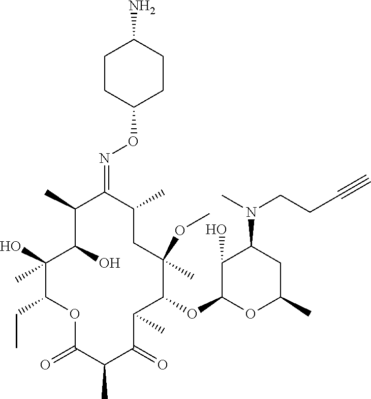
C1(O)C(O)(C)C(CC)OC(=O)C(C)C(=O)C(C)C(OC2C(O)C(N(C)CCC#C)CC(C)O2)C(OC)(C)CC(C)C(=NOC2CCC(N)CC2)C1C
